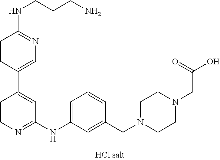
C1=CC(C2=CC(NC3=CC=CC(CN4CCN(CC(O)=O)CC4)=C3)=NC=C2)=CN=C1NCCCN
